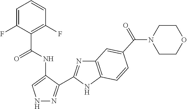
C1=C(F)C(C(NC2=CNN=C2C2=NC3=C(N2)C=CC(C(N2CCOCC2)=O)=C3)=O)=C(F)C=C1
